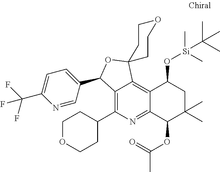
C12=C(C3CCOCC3)N=C3C(=C1C1(OC2C2=CC=C(C(F)(F)F)N=C2)CCOCC1)C(O[Si](C)(C)C(C)(C)C)CC(C)(C)C3OC(=O)C
